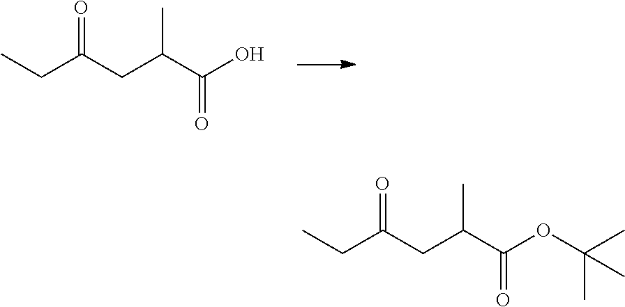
O=C(CC(C(=O)O)C)CC.O=C(CC(C(=O)OC(C)(C)C)C)CC
